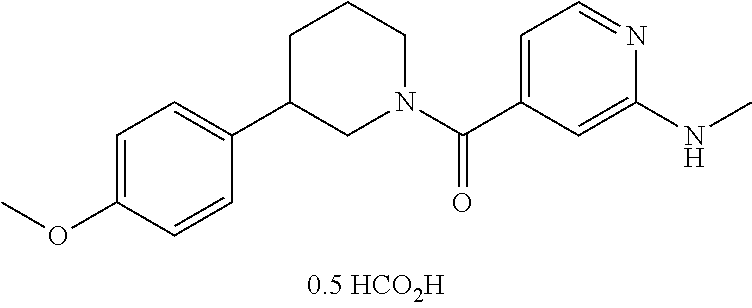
C1=C(C(N2CCCC(C3=CC=C(OC)C=C3)C2)=O)C=C(NC)N=C1
